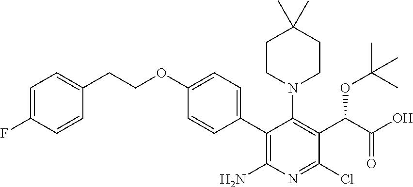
C1(C2=C(N)N=C(Cl)C(C(C(O)=O)OC(C)(C)C)=C2N2CCC(C)(C)CC2)=CC=C(OCCC2=CC=C(F)C=C2)C=C1
